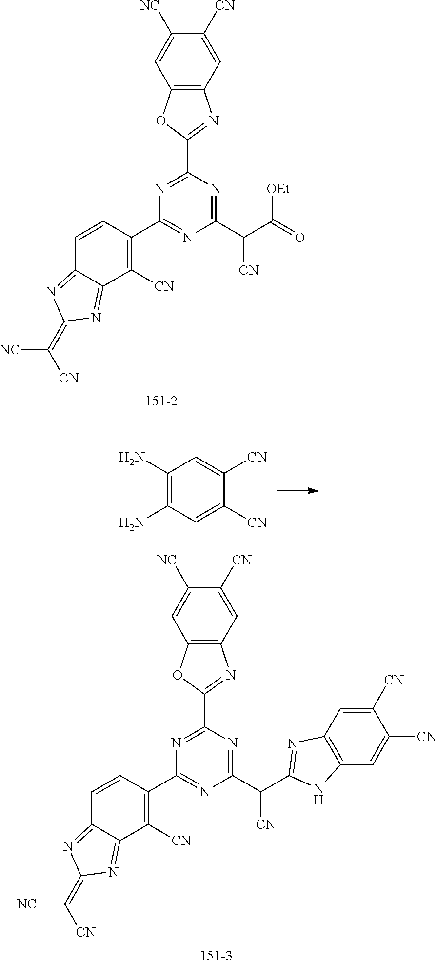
N1=C(C(C2=NC3=C(N2)C=C([CN])C([CN])=C3)[CN])N=C(C2=C([CN])C3=NC(=C([NC])[CN])N=C3C=C2)N=C1C1=NC2=C(O1)C=C([NC])C([CN])=C2.N1=C(C(C(=O)[OEt])[CN])N=C(C2=C([CN])C3=NC(=C([NC])[CN])N=C3C=C2)N=C1C1=NC2=C(O1)C=C([NC])C([CN])=C2.C1(N)=C(N)C=C([CN])C([CN])=C1
